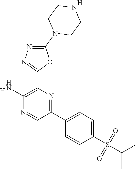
[H].C1(N)=C(C2=NN=C(N3CCNCC3)O2)N=C(C2=CC=C(S(=O)(=O)C(C)C)C=C2)C=N1.[H]
